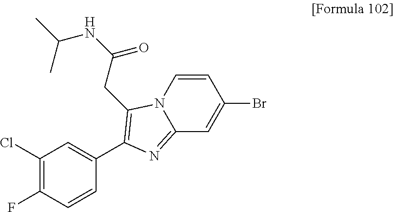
C1(Cl)=C(F)C=CC(C2=C(CC(NC(C)C)=O)N3C=CC(Br)=CC3=N2)=C1
